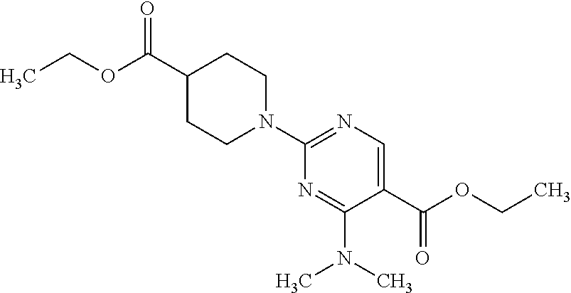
CCOC(C1CCN(C2=NC=C(C(OCC)=O)C(N(C)C)=N2)CC1)=O
